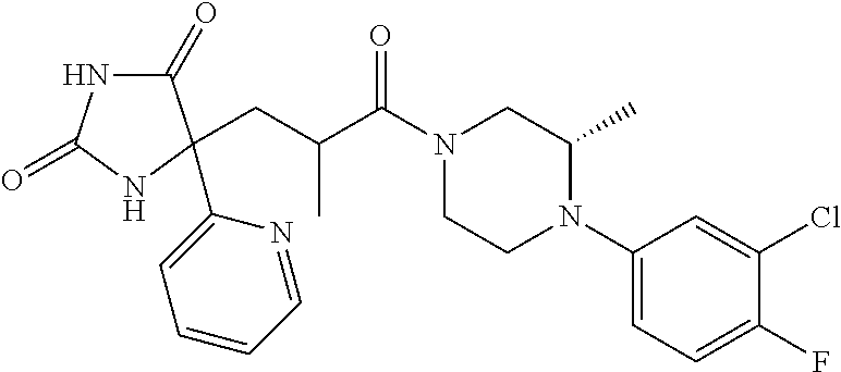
C1(=O)NC(=O)NC1(C1=CC=CC=N1)CC(C)C(=O)N1CCN(C2=CC=C(F)C(Cl)=C2)C(C)C1
